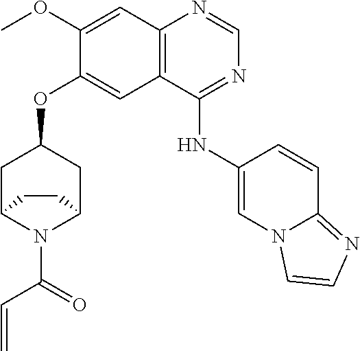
C(C=C)(N1C2CC(OC3=CC4=C(N=CN=C4NC4=CN5C(=NC=C5)C=C4)C=C3OC)CC1CC2)=O
